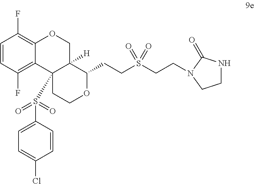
C1=CC(F)=C2C(=C1F)OCC1([H])C2(S(C2=CC=C(Cl)C=C2)(=O)=O)CCOC1CCS(CCN1C(=O)NCC1)(=O)=O
